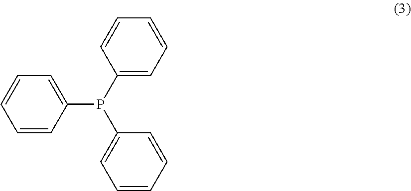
C1=CC=CC(P(C2=CC=CC=C2)C2=CC=CC=C2)=C1
